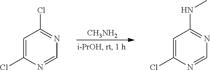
[CH3NH2].C1=C(Cl)N=CN=C1Cl.C1=C(Cl)N=CN=C1NC
